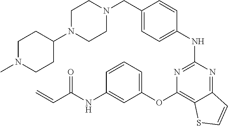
C1=C(CN2CCN(C3CCN(C)CC3)CC2)C=CC(NC2=NC(OC3=CC=CC(NC(C=C)=O)=C3)=C3C(=N2)C=CS3)=C1
